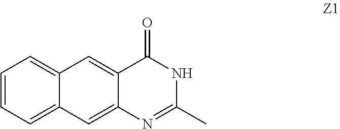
C1(C)=NC2=CC3=CC=CC=C3C=C2C(=O)N1
